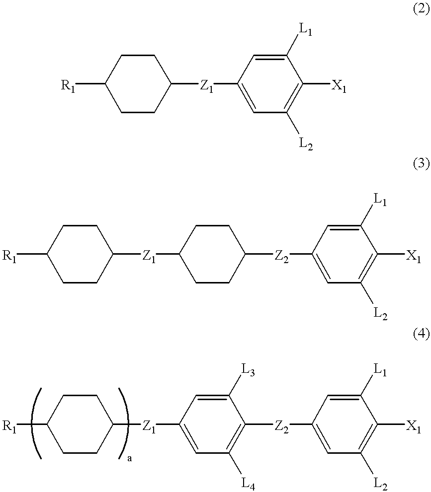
[R1]C1CCC([Z1]C2=CC([L2])=C([X1])C([L1])=C2)CC1.[R1]C1CCC([Z1]C2CCC([Z2]C3=CC([L2])=C([X1])C([L1])=C3)CC2)CC1.[R1]C1CCC([Z1]C2=CC([L4])=C([Z2]C3=CC([L2])=C([X1])C([L1])=C3)C([L3])=C2)CC1
